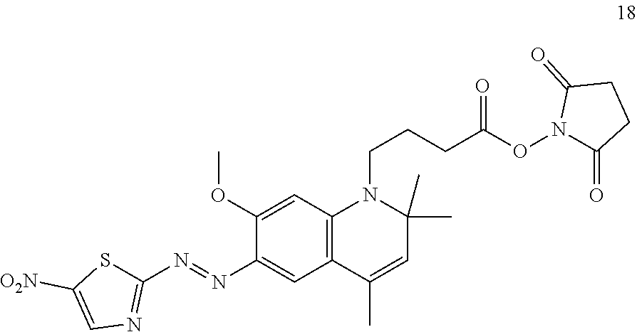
C1(N=NC2=CC3=C(C=C2OC)N(CCCC(ON2C(=O)CCC2=O)=O)C(C)(C)C=C3C)=NC=C([O2N])S1
